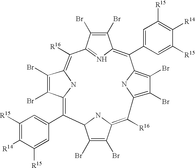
C12C(Br)=C(Br)C(=C([R16])C3=C(Br)C(Br)=C(N3)C(C3=CC([R15])=C([R14])C([R15])=C3)=C3C(Br)=C(Br)C(=N3)C([R16])=C3C(Br)=C(Br)C(=C1C1=CC([R15])=C([R14])C([R15])=C1)N3)N2
